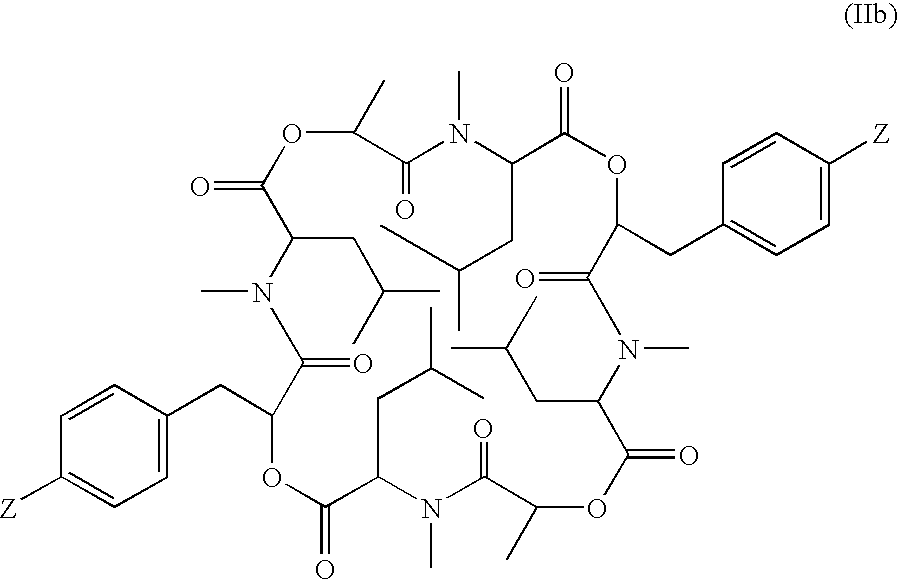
C1(CC2=CC=C([Z])C=C2)OC(=O)C(CC(C)C)N(C)C(=O)C(C)OC(=O)C(CC(C)C)N(C)C(=O)C(CC2=CC=C([Z])C=C2)OC(=O)C(CC(C)C)N(C)C(=O)C(C)OC(=O)C(CC(C)C)N(C)C1=O
